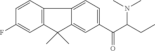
FC1=CC2=C(C=C1)C1=CC=C(C(=O)C(CC)N(C)C)C=C1C2(C)C
